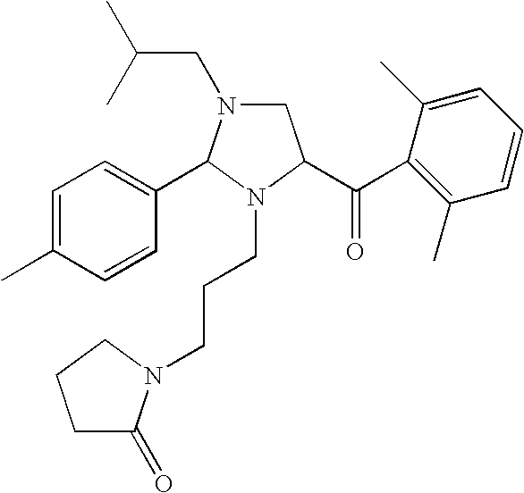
C1C(=O)N(CCCN2C(C3=CC=C(C)C=C3)N(CC(C)C)CC2C(C2=C(C)C=CC=C2C)=O)CC1
